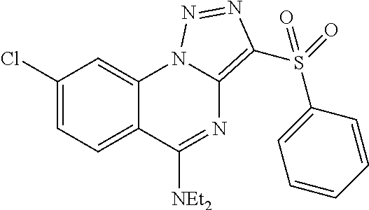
C1(Cl)=CC=C2C(=C1)N1C(=C(S(=O)(C3=CC=CC=C3)=O)N=N1)N=C2[NEt2]
